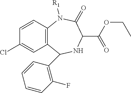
C1=CC2=C(C=C1Cl)C(C1=C(F)C=CC=C1)NC(C(OCC)=O)C(=O)N2[R1]
